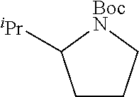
C1CC[BocN]C1[iPr]
